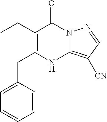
CCC1=C(CC2=CC=CC=C2)NC2=C([CN])C=NN2C1=O
